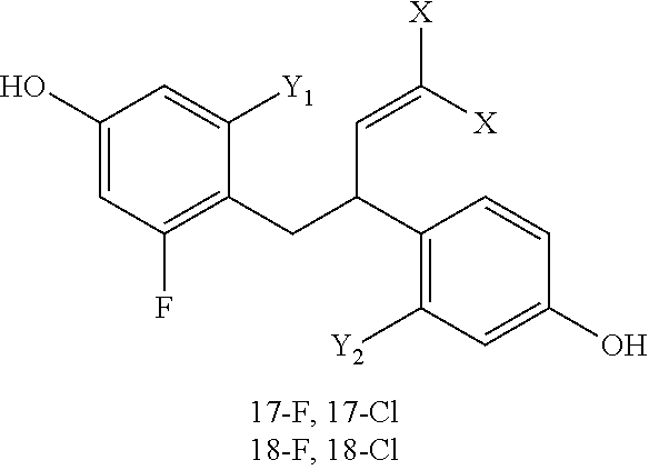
C1(O)=CC(F)=C(CC(C2=C([Y2])C=C(O)C=C2)C=C([X])[X])C([Y1])=C1
